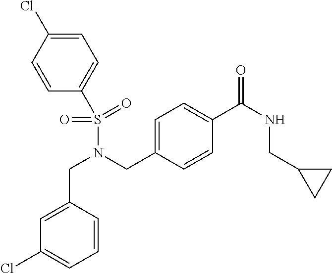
C1=CC(CN(S(=O)(C2=CC=C(Cl)C=C2)=O)CC2=CC=C(C(NCC3CC3)=O)C=C2)=CC(Cl)=C1
